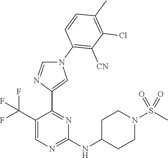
N1(C2=C([CN])C(Cl)=C(C)C=C2)C=NC(C2=NC(NC3CCN(S(C)(=O)=O)CC3)=NC=C2C(F)(F)F)=C1
